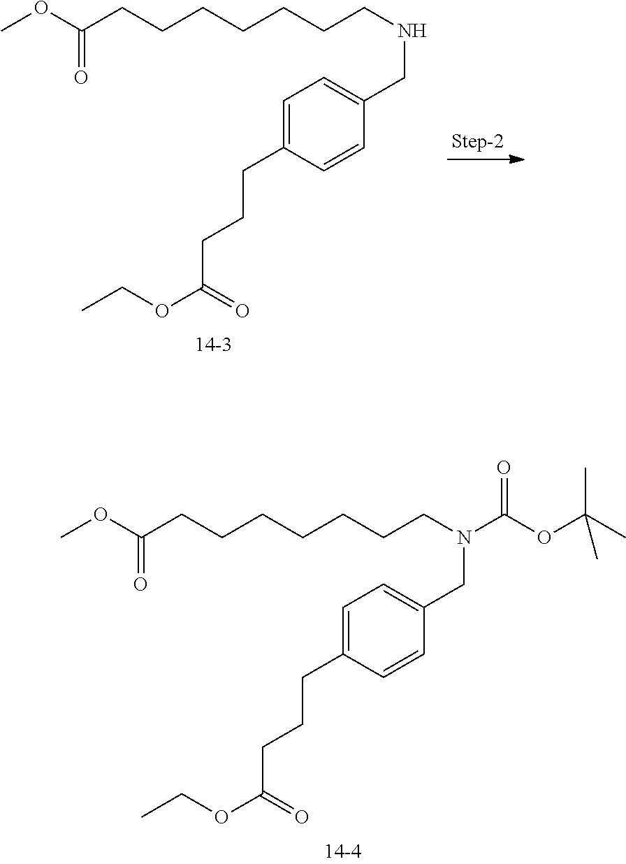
C1=C(CCCC(OCC)=O)C=CC(CNCCCCCCCC(OC)=O)=C1.C1=C(CCCC(OCC)=O)C=CC(CN(CCCCCCCC(OC)=O)C(OC(C)(C)C)=O)=C1
